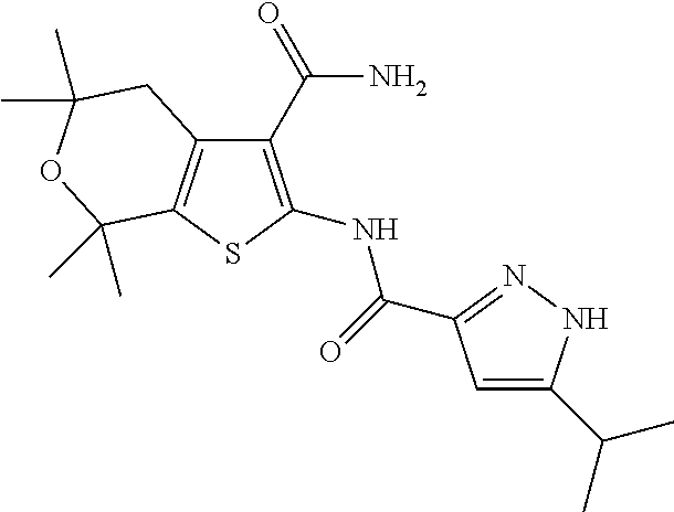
C1(C(N)=O)=C(NC(=O)C2=NNC(C(C)C)=C2)SC2=C1CC(C)(C)OC2(C)C
